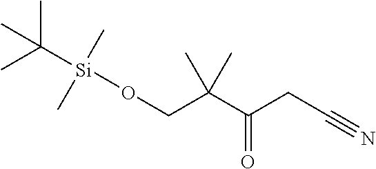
CC(C)(C(CC#N)=O)CO[Si](C(C)(C)C)(C)C
